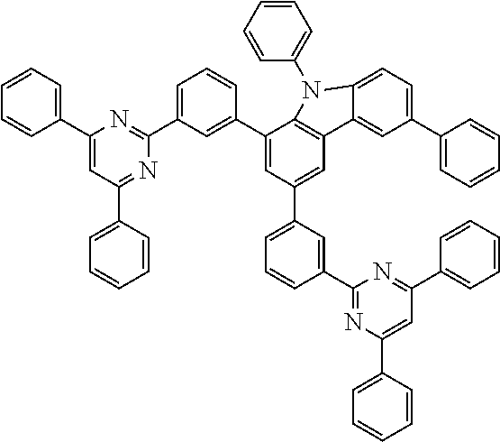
C1=CC=C(C2=CC(C3=CC=CC=C3)=NC(C3=CC=CC(C4=CC(C5=CC=CC(C6=NC(C7=CC=CC=C7)=CC(C7=CC=CC=C7)=N6)=C5)=CC5=C4N(C4=CC=CC=C4)C4=CC=C(C6=CC=CC=C6)C=C54)=C3)=N2)C=C1
